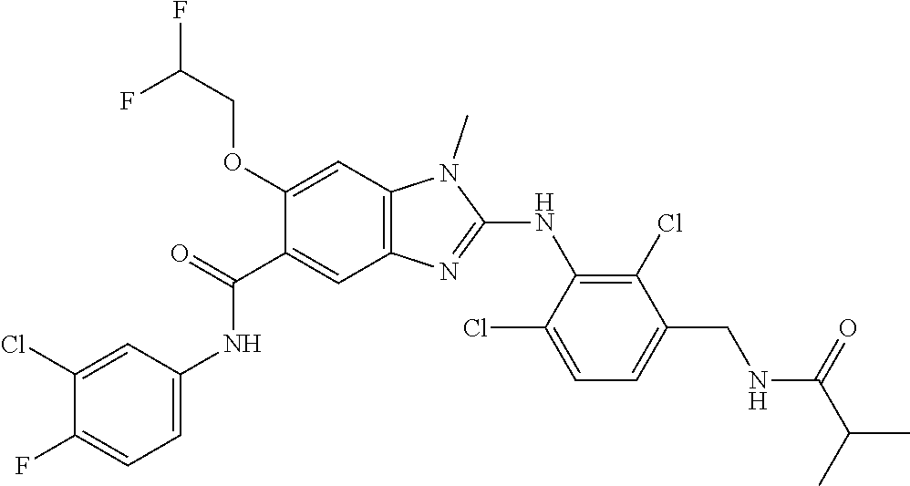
C1(Cl)=CC(NC(C2=CC3=C(C=C2OCC(F)F)N(C)C(NC2=C(Cl)C(CNC(C(C)C)=O)=CC=C2Cl)=N3)=O)=CC=C1F
